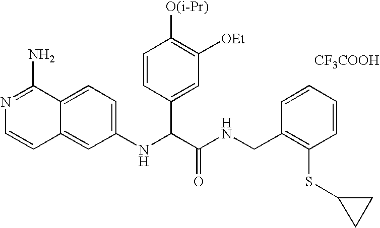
C1(NC(C(NCC2=C(SC3CC3)C=CC=C2)=O)C2=CC([OEt])=C([O(i-Pr)])C=C2)=CC=C2C(=C1)C=CN=C2N.[CF3COOH]
